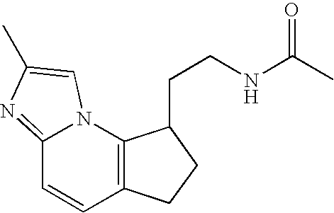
C12=NC(C)=CN1C1=C(C=C2)CCC1CCNC(C)=O
